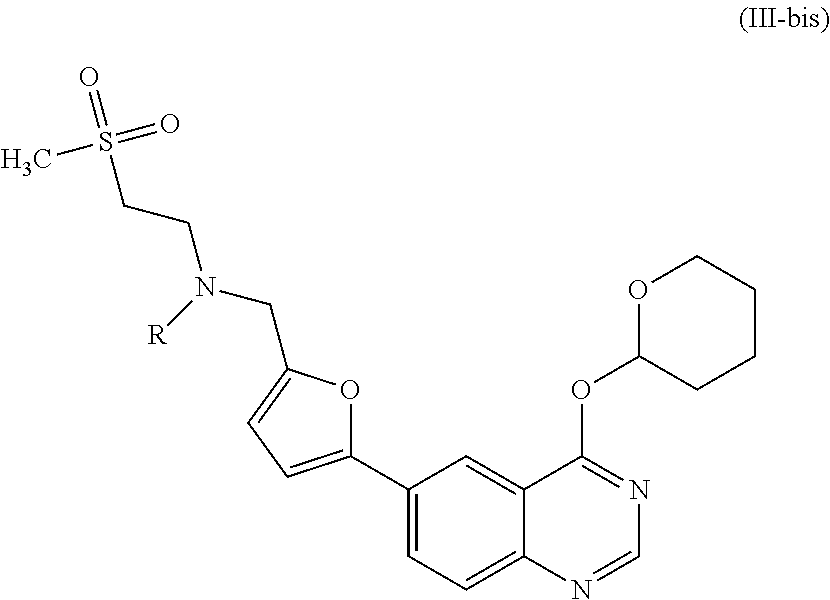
C1(C2=CC=C3C(=C2)C(OC2CCCCO2)=NC=N3)=CC=C(CN(CCS(=O)(=O)C)[R])O1
